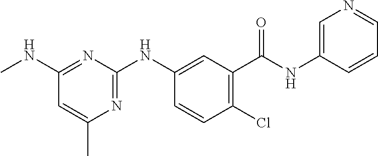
C1(NC)=NC(NC2=CC(C(NC3=CN=CC=C3)=O)=C(Cl)C=C2)=NC(C)=C1
